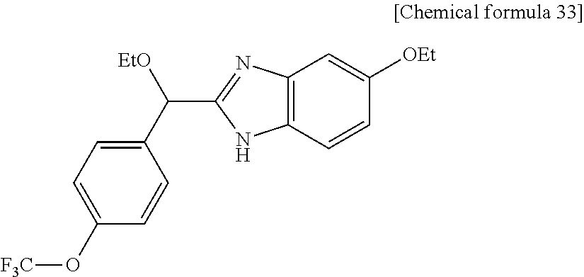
[F3C]OC1=CC=C(C([EtO])C2=NC3=C(N2)C=CC([OEt])=C3)C=C1
